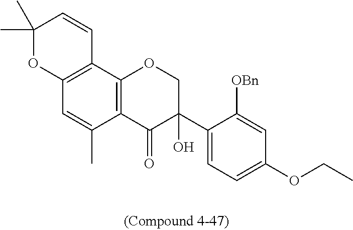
C1(C)(C)OC2=C(C=C1)C1=C(C(C)=C2)C(=O)C(C2=CC=C(OCC)C=C2[OBn])(O)CO1
